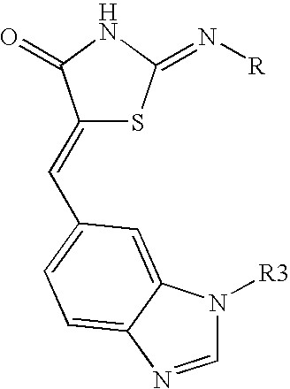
C1(=CC2=CC=C3C(=C2)N([R3])C=N3)SC(=N[R])NC1=O
